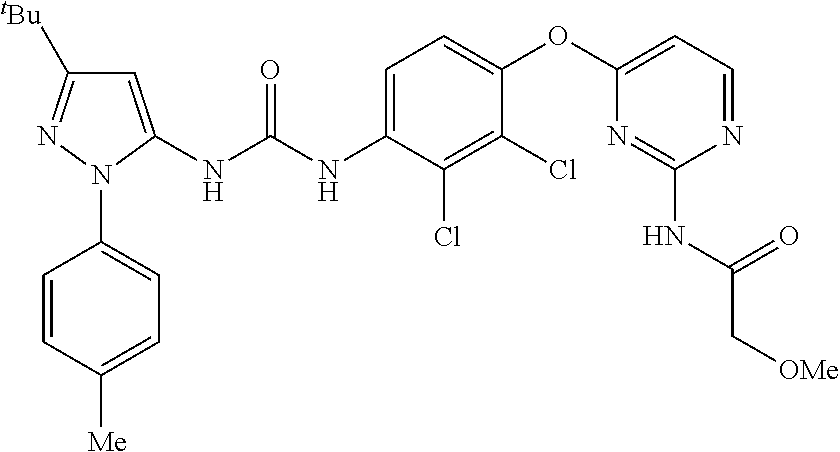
C1=C(NC(NC2=CC=C(OC3=CC=NC(NC(C[OMe])=O)=N3)C(Cl)=C2Cl)=O)N(C2=CC=C([Me])C=C2)N=C1[tBu]
